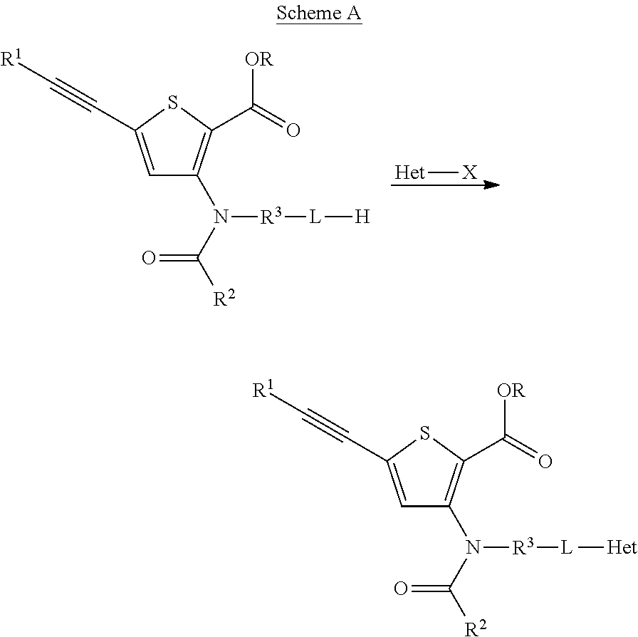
[Het][X].C1=C(C#C[R1])SC(C(=O)[OR])=C1N(C([R2])=O)[R3][L][H].C1=C(C#C[R1])SC(C(=O)[OR])=C1N(C([R2])=O)[R3][L][Het]
